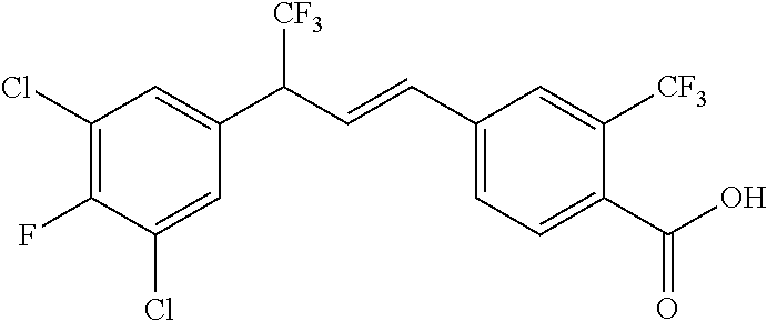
C1(Cl)=CC(C(C=CC2=CC=C(C(O)=O)C([CF3])=C2)[CF3])=CC(Cl)=C1F
